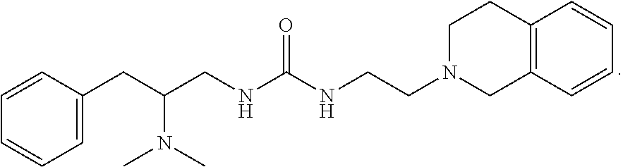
C1=CC(CC(CNC(NCCN2CC3=C(CC2)C=CC=C3)=O)N(C)C)=CC=C1
